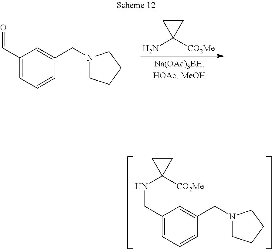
C1(C=O)=CC=CC(CN2CCCC2)=C1.C1(N)([CO2Me])CC1.C1(CNC2([CO2Me])CC2)=CC=CC(CN2CCCC2)=C1
